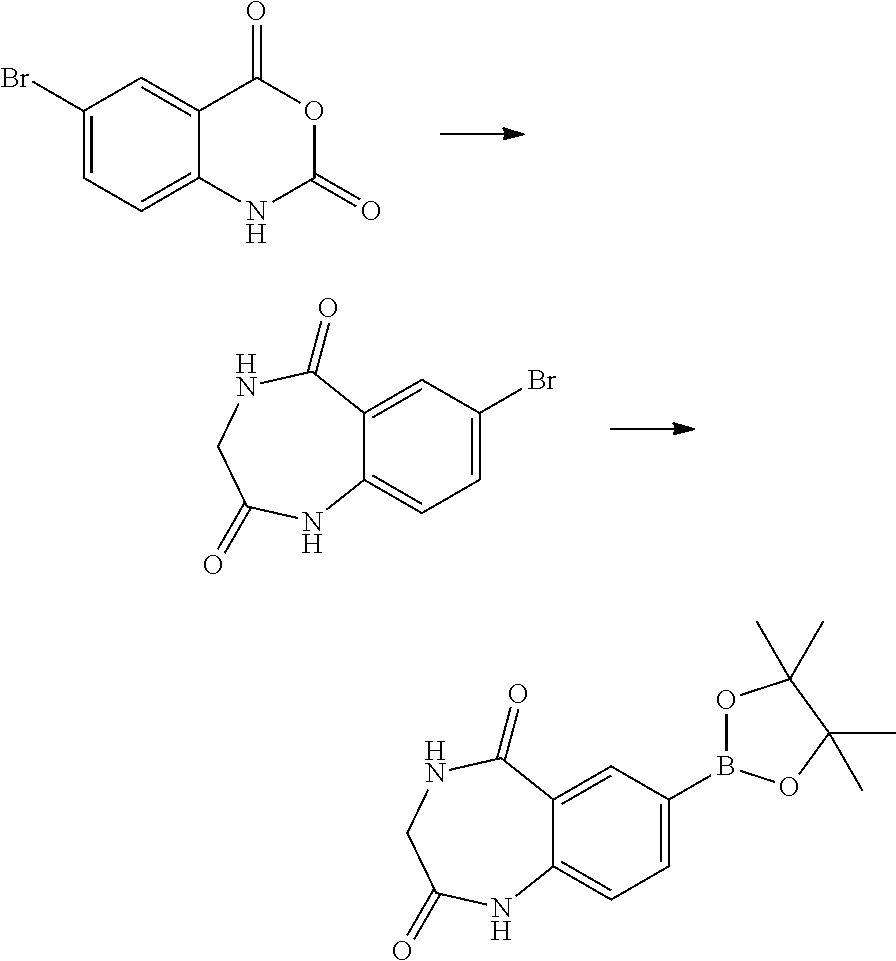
C1(Br)=CC=C2C(=C1)C(=O)OC(=O)N2.C12=CC(Br)=CC=C1NC(=O)CNC2=O.C12=CC(B3OC(C)(C)C(C)(C)O3)=CC=C1NC(=O)CNC2=O
